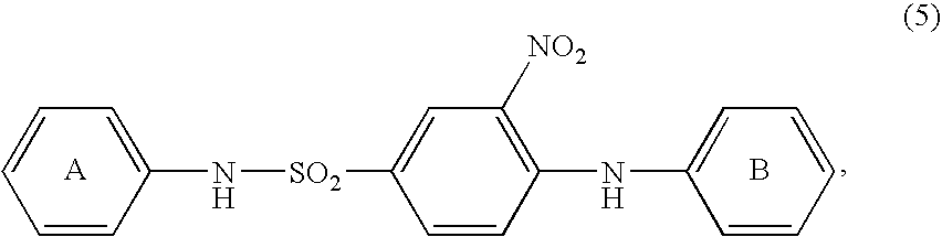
C1=CC(N[SO2]C2=CC([NO2])=C(NC3=CC=CC=C3)C=C2)=CC=C1.B
